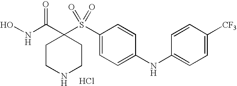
N(C(C1(S(C2=CC=C(NC3=CC=C([CF3])C=C3)C=C2)(=O)=O)CCNCC1)=O)O.Cl
